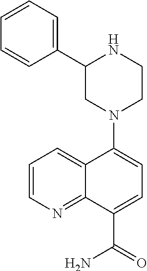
C1=CN=C2C(=C1)C(N1CCNC(C3=CC=CC=C3)C1)=CC=C2C(=O)N
